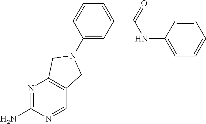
N1=C(N)N=CC2=C1CN(C1=CC(C(=O)NC3=CC=CC=C3)=CC=C1)C2
